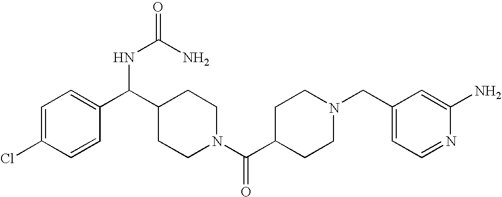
C1=C(Cl)C=CC(C(C2CCN(C(C3CCN(CC4=CC=NC(N)=C4)CC3)=O)CC2)NC(N)=O)=C1
